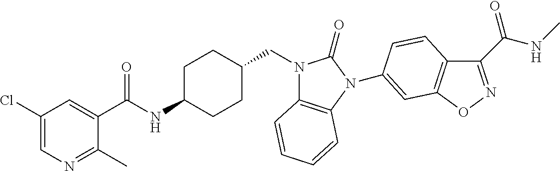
C1(Cl)=CN=C(C)C(C(NC2CCC(CN3C4=C(N(C5=CC6=C(C(C(NC)=O)=NO6)C=C5)C3=O)C=CC=C4)CC2)=O)=C1
